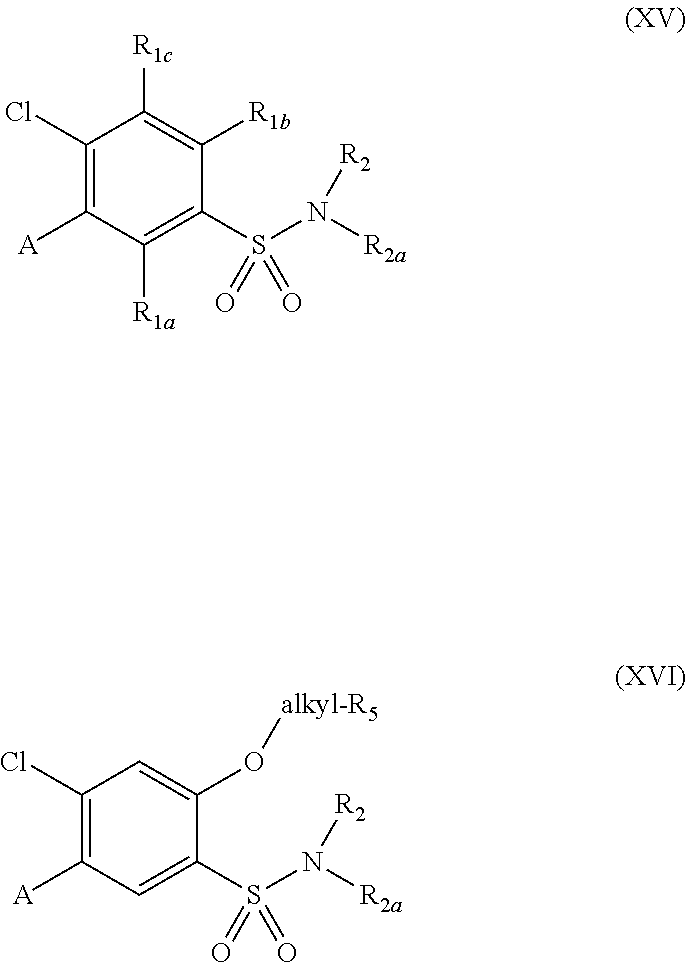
C1([A])=C(Cl)C([R1c])=C([R1b])C(S(N([R2])[R2a])(=O)=O)=C1[R1a].C1([A])=C(Cl)C=C(O[alkyl-R5])C(S(N([R2])[R2a])(=O)=O)=C1
